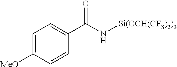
C(N[Si(OCH(CF3)2)3])(C1=CC=C([MeO])C=C1)=O
